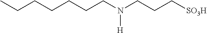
C(CN(CCC[SO3H])[H])CCCCC
